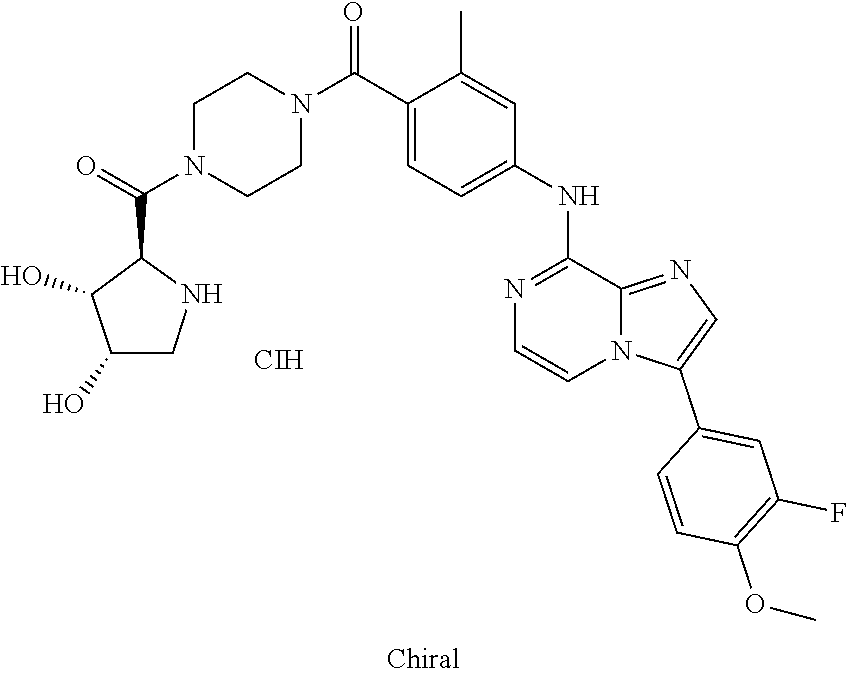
C1(O)C(O)CNC1C(=O)N1CCN(C(C2=CC=C(NC3=NC=CN4C3=NC=C4C3=CC(F)=C(OC)C=C3)C=C2C)=O)CC1.[CIH]
